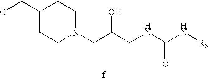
[G]CC1CCN(CC(CNC(N[R3])=O)O)CC1
